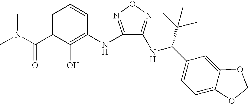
C1=C(C(N(C)C)=O)C(O)=C(NC2=NON=C2NC(C2=CC=C3C(=C2)OCO3)C(C)(C)C)C=C1
